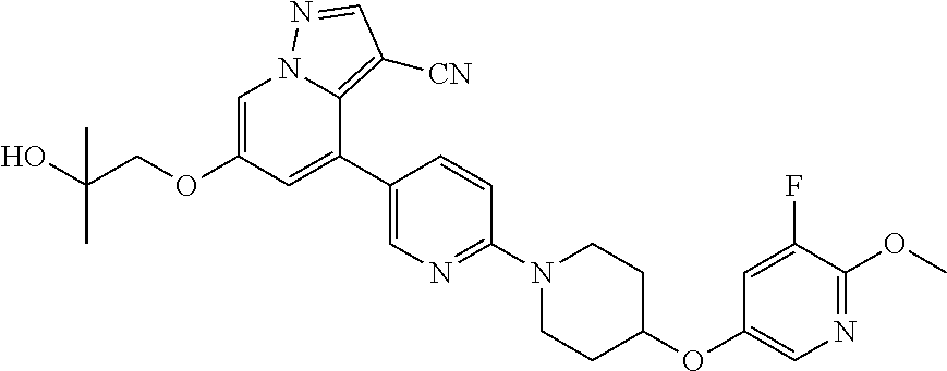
C1=C(F)C(OC)=NC=C1OC1CCN(C2=NC=C(C3=CC(OCC(O)(C)C)=CN4C3=C([CN])C=N4)C=C2)CC1
